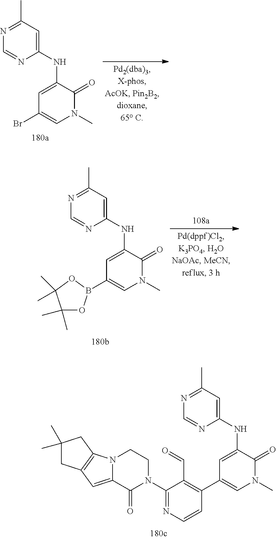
C1(NC2=CC(Br)=CN(C)C2=O)=CC(C)=NC=N1.C1(NC2=CC(B3OC(C)(C)C(C)(C)O3)=CN(C)C2=O)=CC(C)=NC=N1.C1(NC2=CC(C3=C(C=O)C(N4CCN5C(=CC6=C5CC(C)(C)C6)C4=O)=NC=C3)=CN(C)C2=O)=CC(C)=NC=N1
